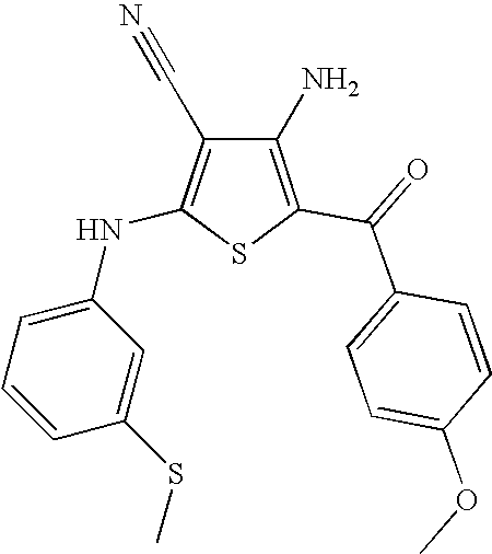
C1(N)=C(C(=O)C2=CC=C(OC)C=C2)SC(NC2=CC=CC(SC)=C2)=C1C#N
